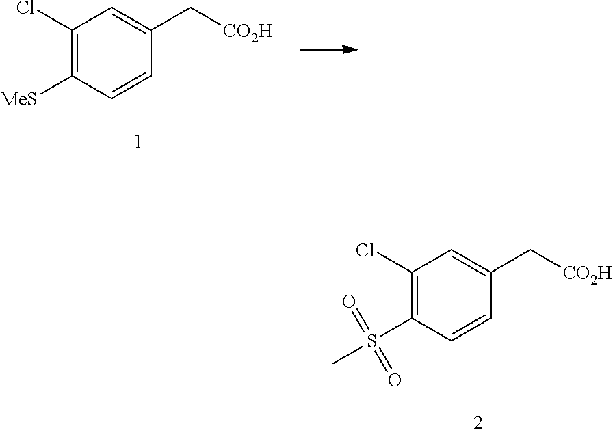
C1(Cl)=C([MeS])C=CC(C[CO2H])=C1.C1(Cl)=C(S(C)(=O)=O)C=CC(C[CO2H])=C1
